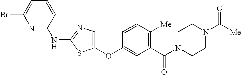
BrC1=CC=CC(NC2=NC=C(OC3=CC(C(N4CCN(C([Me])=O)CC4)=O)=C([Me])C=C3)S2)=N1
